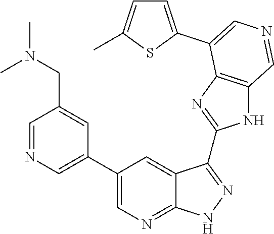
C1=NC=C(C2=CN=C3C(=C2)C(C2=NC4=C(N2)C=NC=C4C2=CC=C(C)S2)=NN3)C=C1CN(C)C
